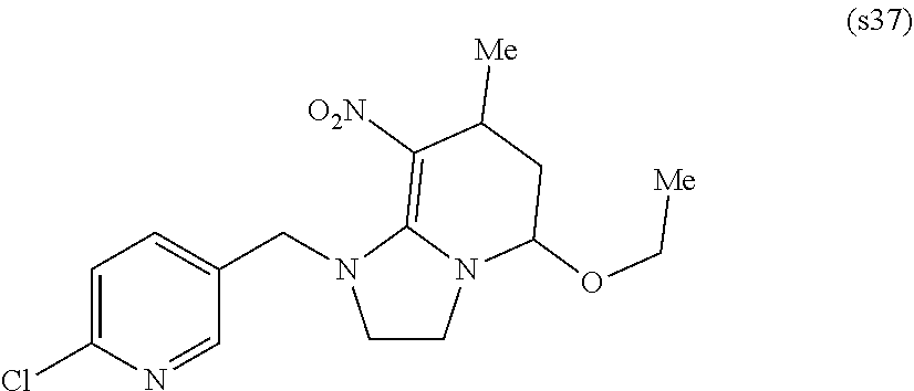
C1=C(Cl)N=CC(CN2CCN3C2=C([O2N])C([Me])CC3OC[Me])=C1
